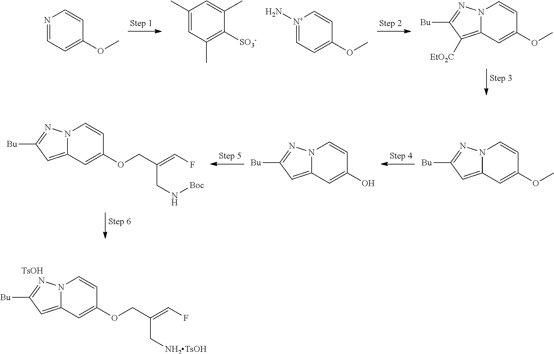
C1=C(OC)C=CN2C1=C([EtO2C])C([Bu])=N2.C1=C(OC)C=C[N+](N)=C1.C1(C)=C([SO3-])C(C)=CC(C)=C1.C1=C(OC)C=CN=C1.C1=C(OCC(=CF)CN[Boc])C=CN2C1=CC([Bu])=N2.C1=C(O)C=CN2C1=CC([Bu])=N2.C1=C(OC)C=CN2C1=CC([Bu])=N2.C1=C(OCC(=CF)C[NH2TsOH])C=CN2C1=CC([Bu])=N2.[TsOH]
